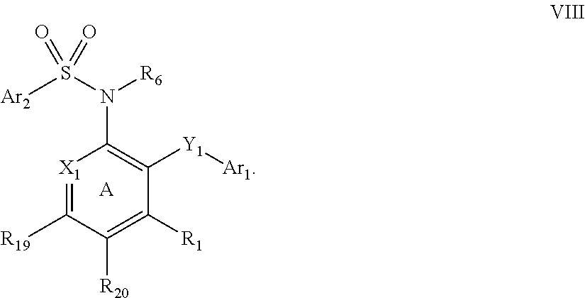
[Ar2]S(N([R6])C1=C([Y1][Ar1])C([R1])=C([R20])C([R19])=[X1]1)(=O)=O.[A]
